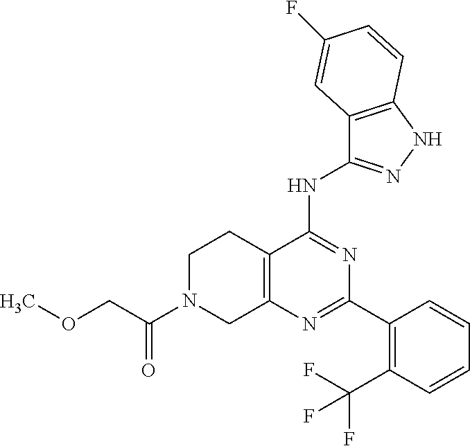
C1N(C(COC)=O)CC2=C(C1)C(NC1=NNC3=C1C=C(F)C=C3)=NC(C1=C(C(F)(F)F)C=CC=C1)=N2
